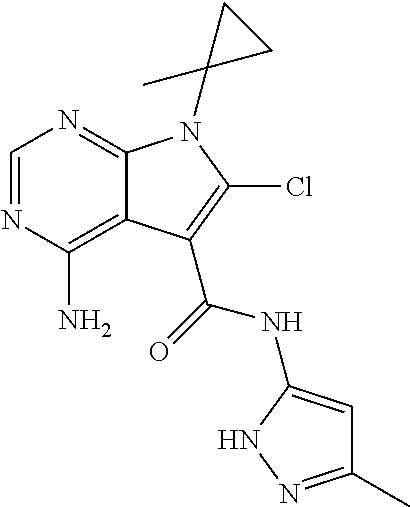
C1=NC(N)=C2C(=N1)N(C1(C)CC1)C(Cl)=C2C(=O)NC1=CC(C)=NN1
